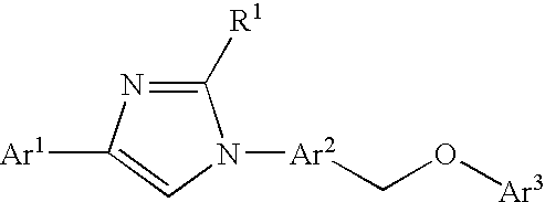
C1([R1])=NC([Ar1])=CN1[Ar2]CO[Ar3]
